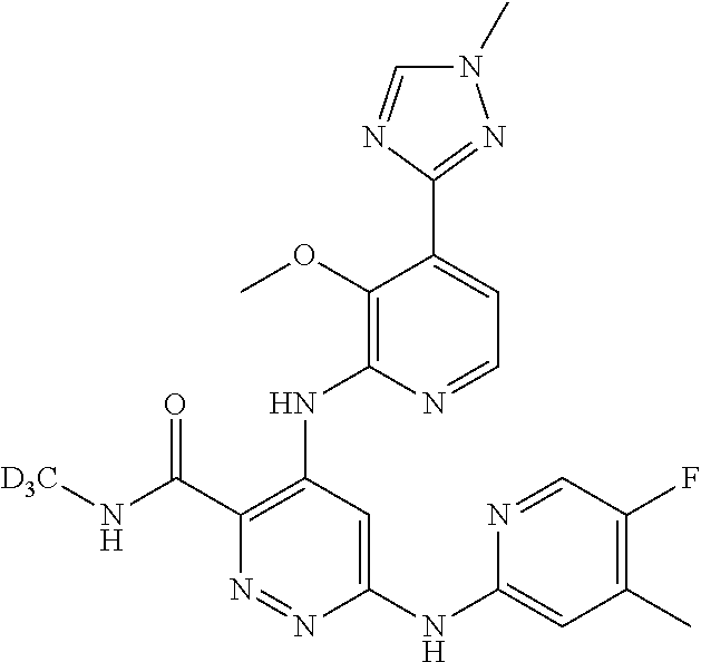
C1(NC2=CC(C)=C(F)C=N2)=CC(NC2=C(OC)C(C3=NN(C)C=N3)=CC=N2)=C(C(N[D3C])=O)N=N1
